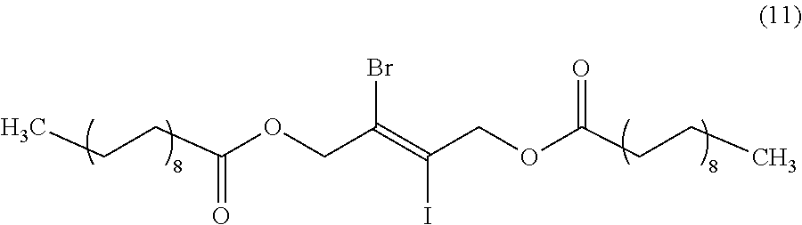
BrC(=C(COC(=O)CCC)I)COC(=O)CCC
